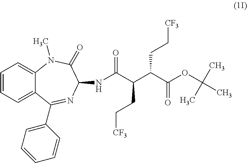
C1=CC=C2C(=C1)N(C)C(=O)C(NC(C(C(C(OC(C)(C)C)=O)CC[CF3])CC[CF3])=O)N=C2C1=CC=CC=C1
